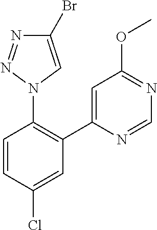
C1=CC(Cl)=CC(C2=CC(OC)=NC=N2)=C1N1C=C(Br)N=N1
